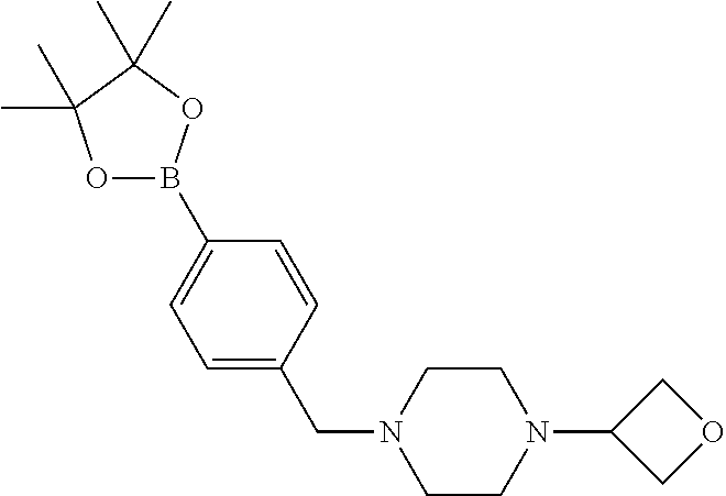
C1(B2OC(C)(C)C(C)(C)O2)=CC=C(CN2CCN(C3COC3)CC2)C=C1
